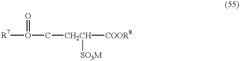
[R7]O(=O)C[CH2CH]([COOR8])[SO3M]
